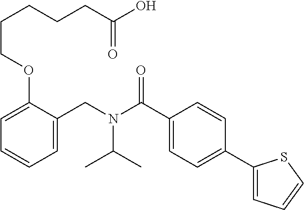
C1=C(CN(C(C2=CC=C(C3=CC=CS3)C=C2)=O)C(C)C)C(OCCCCCC(O)=O)=CC=C1
